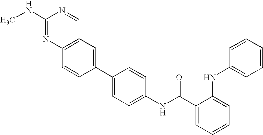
C1=CC=CC(NC2=CC=CC=C2C(NC2=CC=C(C3=CC4=C(C=C3)N=C(NC)N=C4)C=C2)=O)=C1
